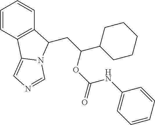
C1=CC2=C(C=C1)C(CC(C1CCCCC1)OC(=O)NC1=CC=CC=C1)N1C2=CN=C1
